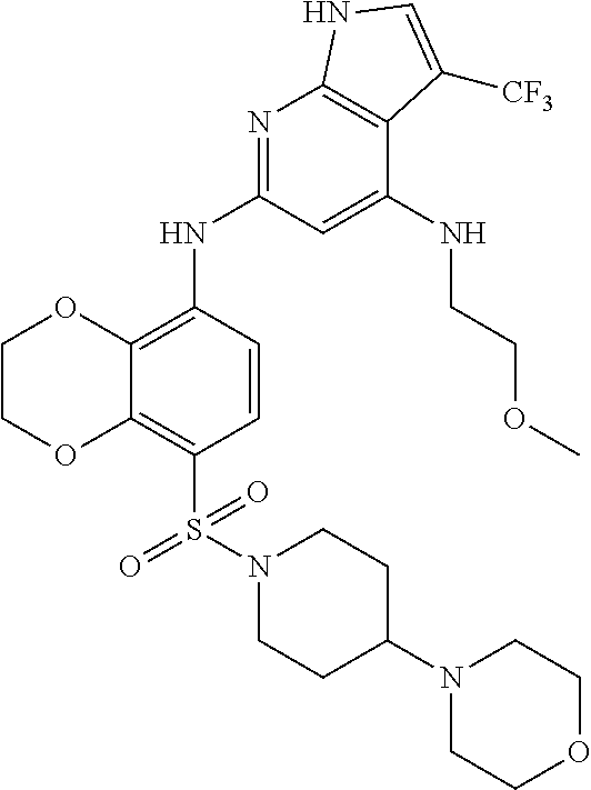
C12=C(S(=O)(=O)N3CCC(N4CCOCC4)CC3)C=CC(NC3=NC4=C(C(NCCOC)=C3)C([CF3])=CN4)=C1OCCO2
